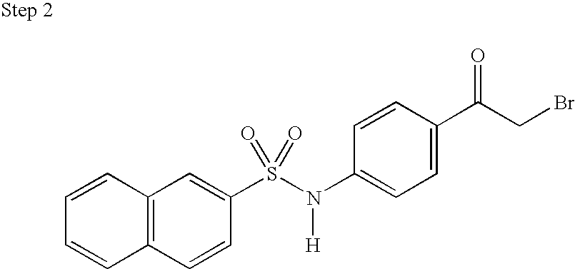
C12=C(C=CC(S(N(C3=CC=C(C(CBr)=O)C=C3)[H])(=O)=O)=C1)C=CC=C2
